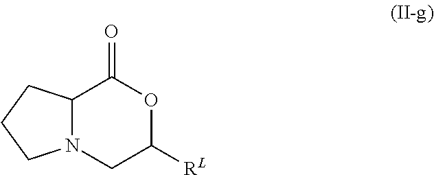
C12N(CC([RL])OC1=O)CCC2
